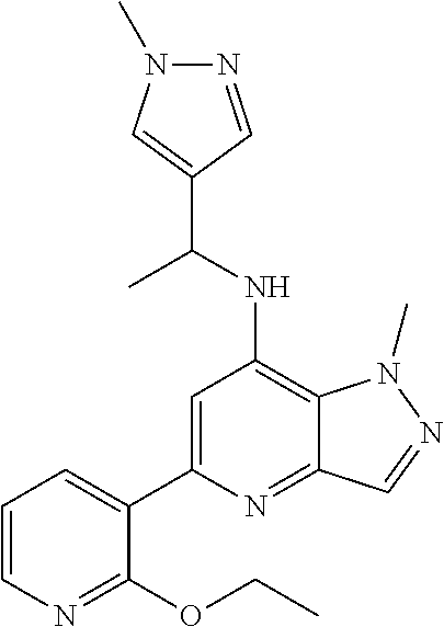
C1=CN=C(OCC)C(C2=CC(NC(C3=CN(C)N=C3)C)=C3C(=N2)C=NN3C)=C1
